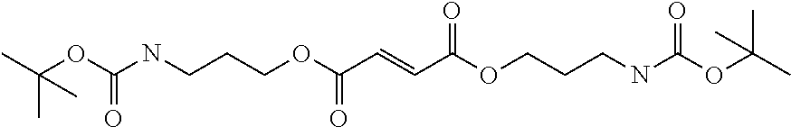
CC(OC(=O)NCCCOC(=O)C=CC(OCCCNC(OC(C)(C)C)=O)=O)(C)C
